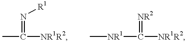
CC([NR1R2])=N[R1].C[NR1]C([NR1R2])=[NR2]
